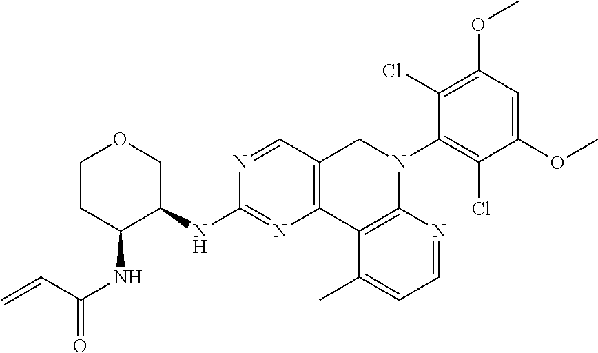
C1CC(NC(=O)C=C)C(NC2=NC3=C(C=N2)CN(C2=C(Cl)C(OC)=CC(OC)=C2Cl)C2=C3C(C)=CC=N2)CO1
